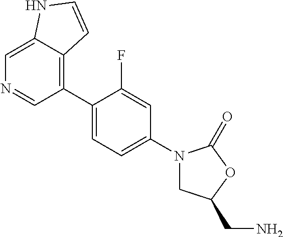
C1=C2C(=C(C3=CC=C(N4CC(CN)OC4=O)C=C3F)C=N1)C=CN2
